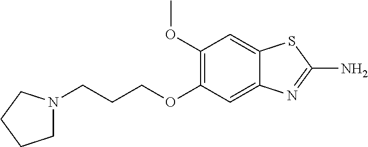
C1N(CCCOC2=C(OC)C=C3C(=C2)N=C(N)S3)CCC1
